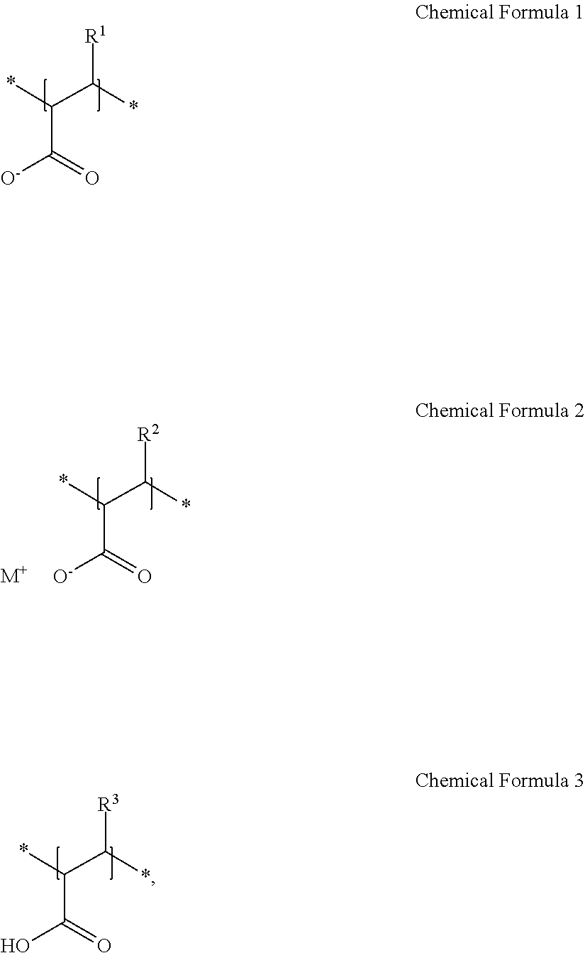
*C(C(*)[R1])C(=O)[O-].*C(C(*)[R2])C(=O)[O-].[M+].*C(C(*)[R3])C(=O)O
